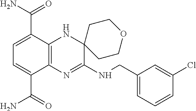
C1=C(C(=O)N)C2=C(C(C(=O)N)=C1)N=C(NCC1=CC=CC(Cl)=C1)C1(N2)CCOCC1
